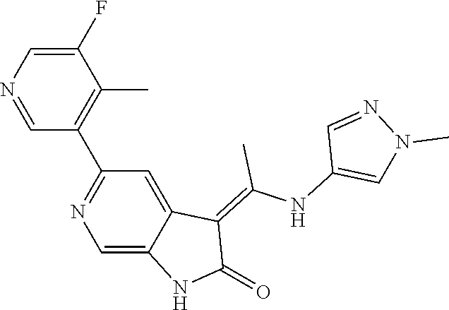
C1(F)=CN=CC(C2=NC=C3C(=C2)C(=C(NC2=CN(C)N=C2)C)C(=O)N3)=C1C
